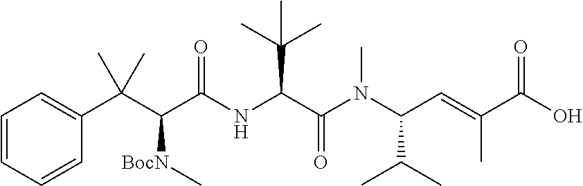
C1=CC=CC(C(C(C(NC(C(N(C(C=C(C)C(O)=O)C(C)C)C)=O)C(C)(C)C)=O)[BocN]C)(C)C)=C1
